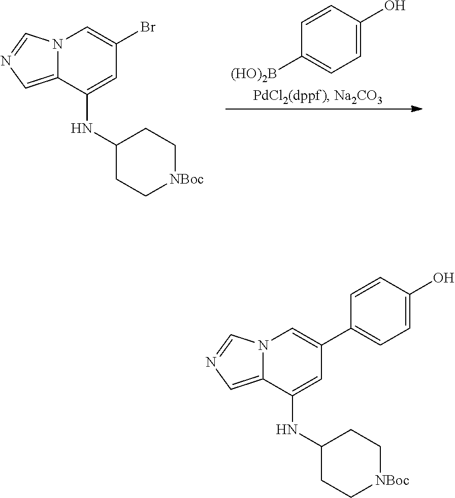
N12C(=CN=C1)C(NC1CC[NBoc]CC1)=CC(Br)=C2.[(HO)2B]C1=CC=C(O)C=C1.N12C(=CN=C1)C(NC1CC[NBoc]CC1)=CC(C1=CC=C(O)C=C1)=C2
